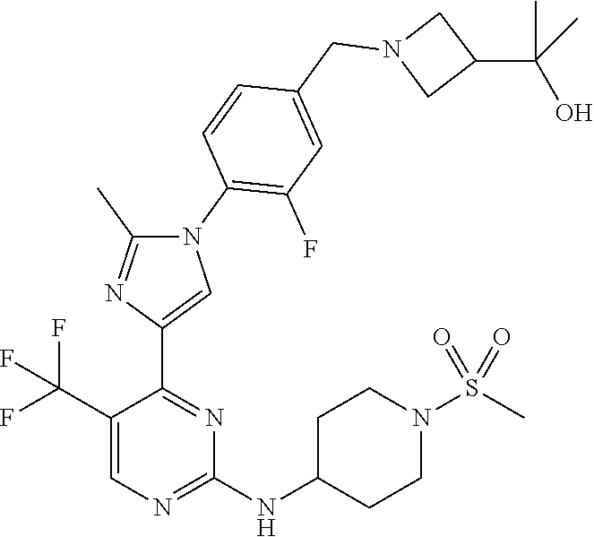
C1(C(F)(F)F)=CN=C(NC2CCN(S(C)(=O)=O)CC2)N=C1C1=CN(C2=C(F)C=C(CN3CC(C(C)(O)C)C3)C=C2)C(C)=N1
